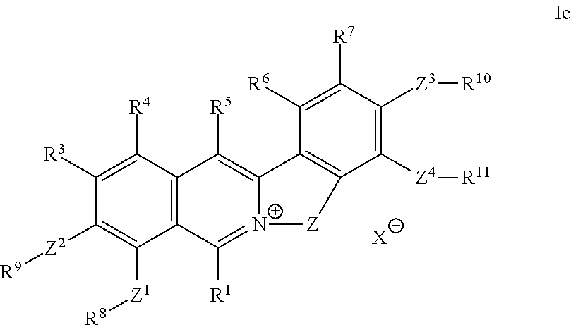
C12=C(C([R4])=C([R3])C([Z2][R9])=C1[Z1][R8])C([R5])=C1[N+](=C2[R1])[Z]C2=C1C([R6])=C([R7])C([Z3][R10])=C2[Z4][R11].[X]
